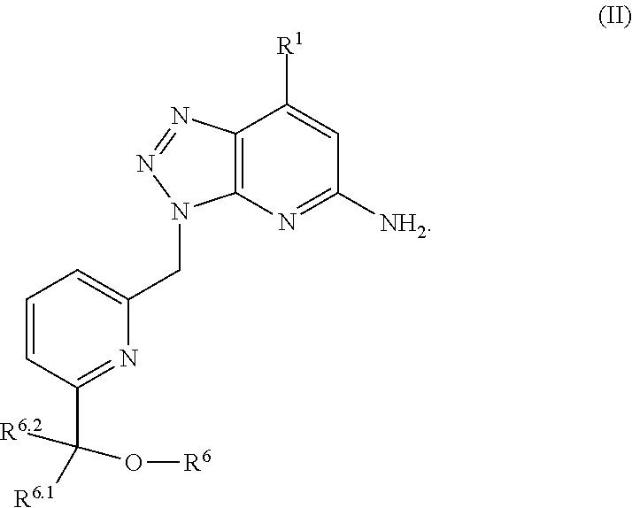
C12=C(N=C([NH2])C=C1[R1])N(CC1=CC=CC(C([R6.2])(O[R6])[R6.1])=N1)N=N2
